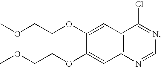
C12=C(N=CN=C1Cl)C=C(OCCOC)C(OCCOC)=C2
